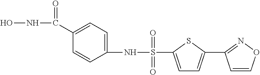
S(NC1=CC=C(C(NO)=O)C=C1)(=O)(=O)C1=CC=C(C2=NOC=C2)S1
